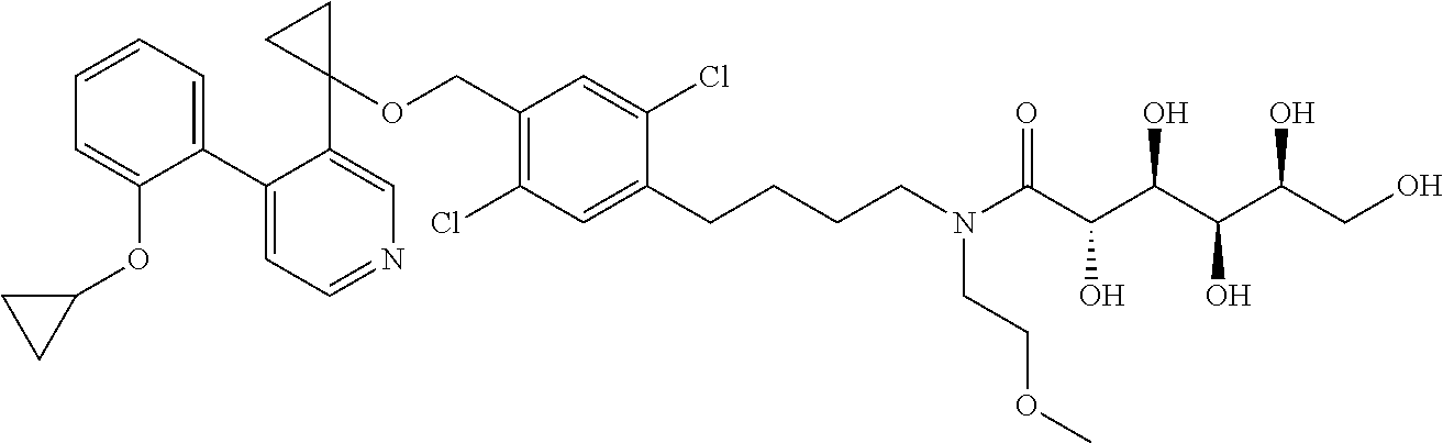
C1(C2=CC=CC=C2OC2CC2)=CC=NC=C1C1(OCC2=C(Cl)C=C(CCCCN(C(C(C(C(C(CO)O)O)O)O)=O)CCOC)C(Cl)=C2)CC1
